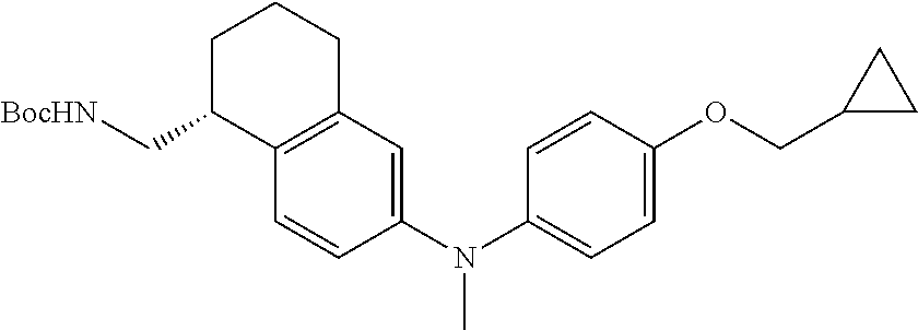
O(CC1CC1)C1=CC=C(N(C2=CC3=C(C=C2)C(C[BocHN])CCC3)C)C=C1
